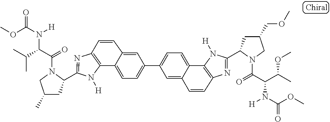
C12=C(N=C(C3CC(C)CN3C(=O)C(C(C)C)N([H])C(OC)=O)N1[H])C=CC1=CC(C3=CC=C4C5=C(N=C(C6CC(COC)CN6C(=O)C(C(C)OC)N([H])C(OC)=O)N5[H])C=CC4=C3)=CC=C21
